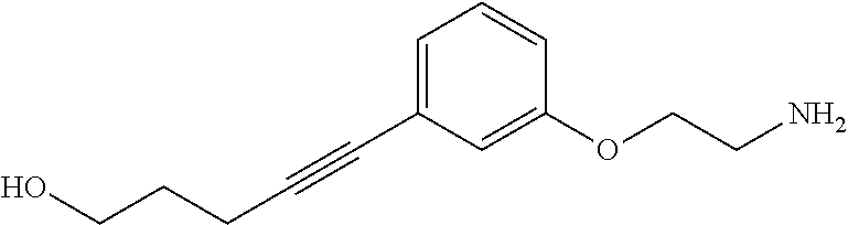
C(#CC1=CC=CC(OCCN)=C1)CCCO
